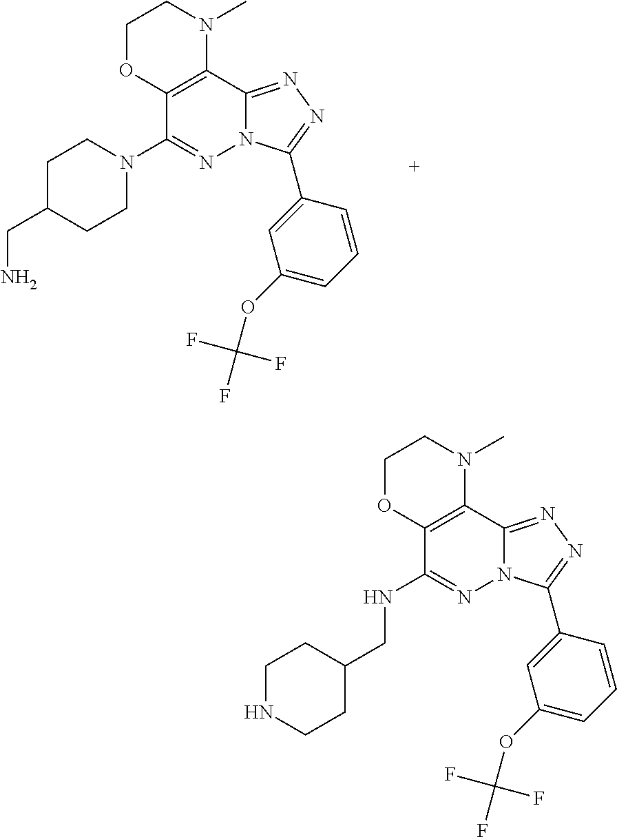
C1(N2CCC(CN)CC2)=NN2C(=NN=C2C2=CC(OC(F)(F)F)=CC=C2)C2=C1OCCN2C.N(C1=NN2C(=NN=C2C2=CC(OC(F)(F)F)=CC=C2)C2=C1OCCN2C)CC1CCNCC1
